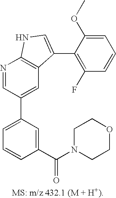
C1=C(C2=CC3=C(N=C2)NC=C3C2=C(F)C=CC=C2OC)C=C(C(=O)N2CCOCC2)C=C1
